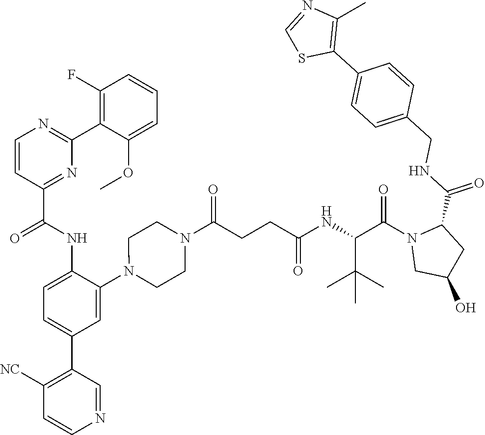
C1C(O)CC(C(NCC2=CC=C(C3=C(C)N=CS3)C=C2)=O)N1C(C(NC(CCC(N1CCN(C2=CC(C3=C([NC])C=CN=C3)=CC=C2NC(C2=NC(C3=C(F)C=CC=C3OC)=NC=C2)=O)CC1)=O)=O)C(C)(C)C)=O
